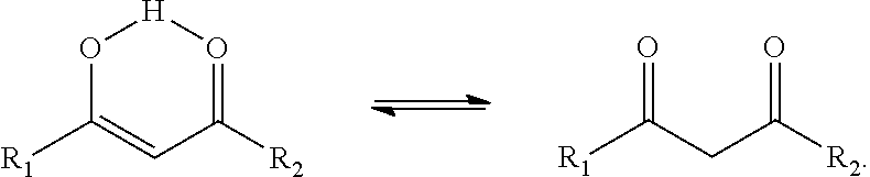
O1C([R1])=CC([R2])=O[H]1.[R1]C(CC([R2])=O)=O
